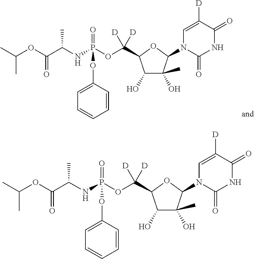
O(C([D])([D])C1C(O)C(O)(C)C(N2C(=O)NC(=O)C([D])=C2)O1)P(NC(C)C(=O)OC(C)C)(=O)OC1=CC=CC=C1.O(C([D])([D])C1C(O)C(O)(C)C(N2C(=O)NC(=O)C([D])=C2)O1)P(NC(C)C(=O)OC(C)C)(=O)OC1=CC=CC=C1
